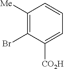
C1([Me])=C(Br)C([CO2H])=CC=C1
